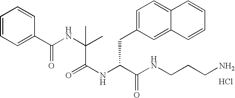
Cl.N(C(C(NCCCN)=O)CC1=CC=C2C(=C1)C=CC=C2)C(=O)C(NC(C1=CC=CC=C1)=O)(C)C
